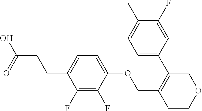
C1=C(F)C(C)=CC=C1C1=C(COC2=CC=C(CCC(=O)O)C(F)=C2F)CCOC1
